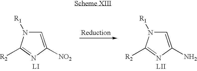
C1=C([NO2])N=C([R2])N1[R1].C1=C(N)N=C([R2])N1[R1]
